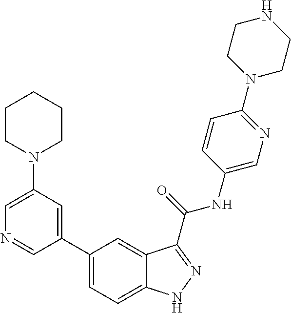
C1(N2CCCCC2)=CN=CC(C2=CC=C3C(=C2)C(C(NC2=CN=C(N4CCNCC4)C=C2)=O)=NN3)=C1
